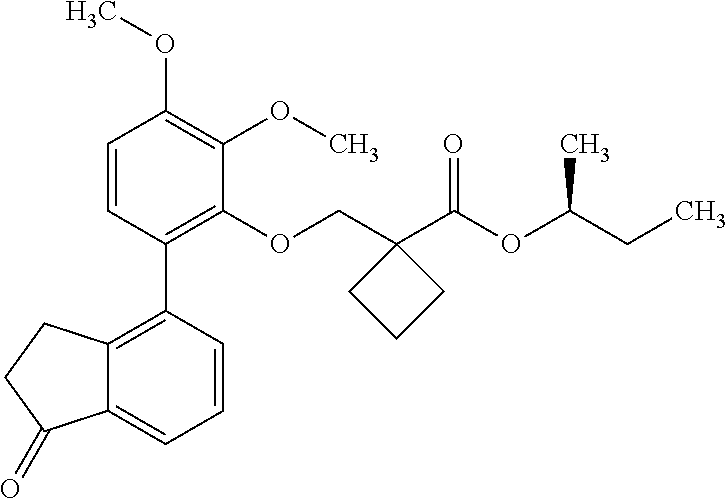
C1=CC(C2=C3C(=CC=C2)C(=O)CC3)=C(OCC2(C(OC(CC)C)=O)CCC2)C(OC)=C1OC
